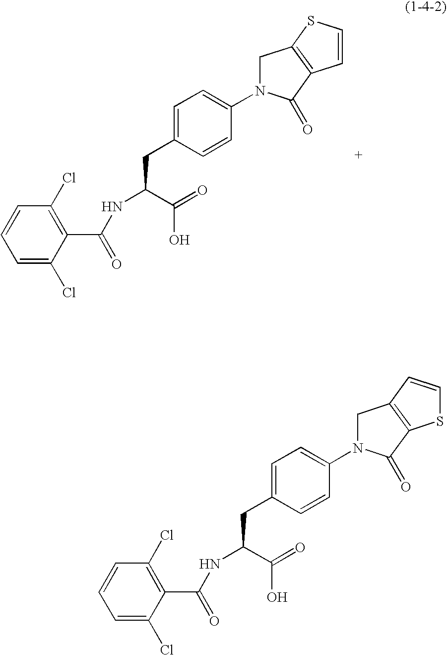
C1=CC=C(Cl)C(C(NC(CC2=CC=C(N3CC4=C(C3=O)C=CS4)C=C2)C(=O)O)=O)=C1Cl.C1=CC=C(Cl)C(C(NC(CC2=CC=C(N3CC4=C(C3=O)SC=C4)C=C2)C(=O)O)=O)=C1Cl
